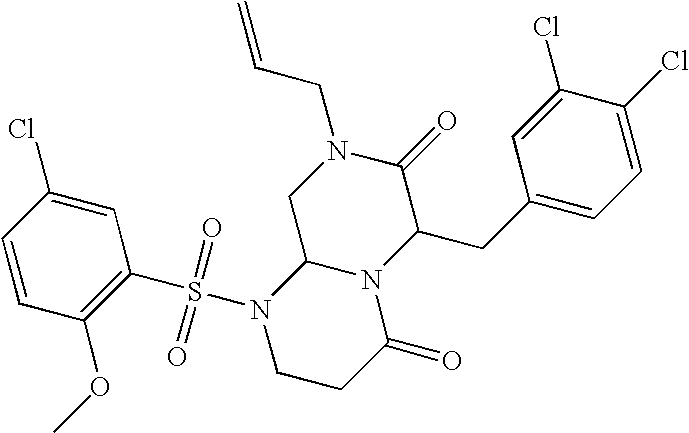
C1=CC(OC)=C(S(N2CCC(=O)N3C2CN(CC=C)C(=O)C3CC2=CC=C(Cl)C(Cl)=C2)(=O)=O)C=C1Cl
